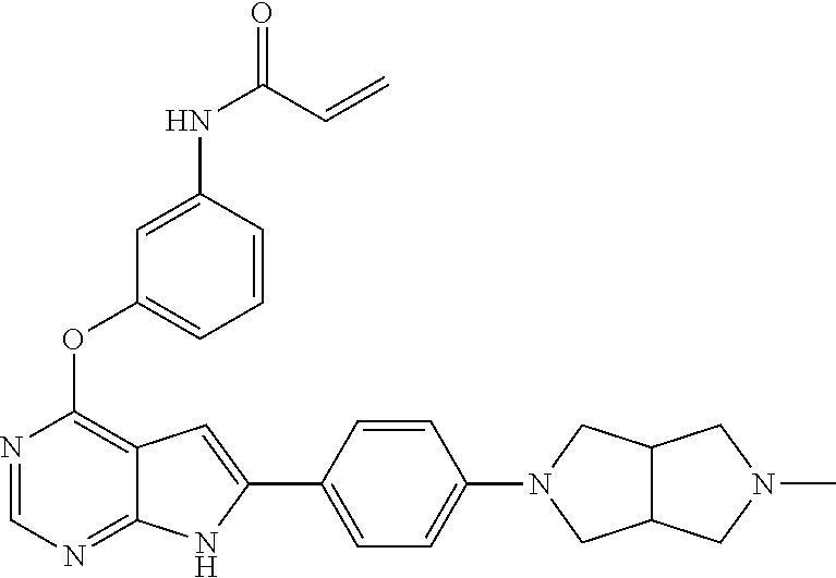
N1=CN=C2C(=C1OC1=CC=CC(NC(=O)C=C)=C1)C=C(C1=CC=C(N3CC4C(C3)CN(C)C4)C=C1)N2
